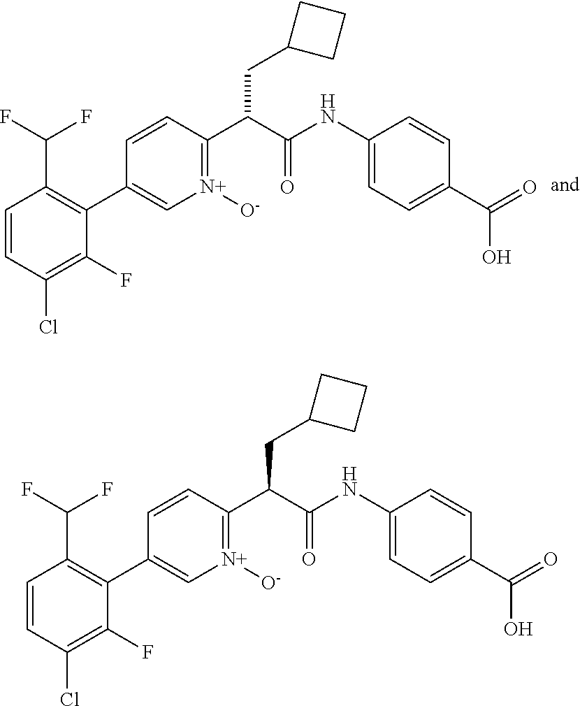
C1=CC(Cl)=C(F)C(C2=C[N+]([O-])=C(C(C(NC3=CC=C(C(=O)O)C=C3)=O)CC3CCC3)C=C2)=C1C(F)F.C1=CC(Cl)=C(F)C(C2=C[N+]([O-])=C(C(C(NC3=CC=C(C(=O)O)C=C3)=O)CC3CCC3)C=C2)=C1C(F)F
